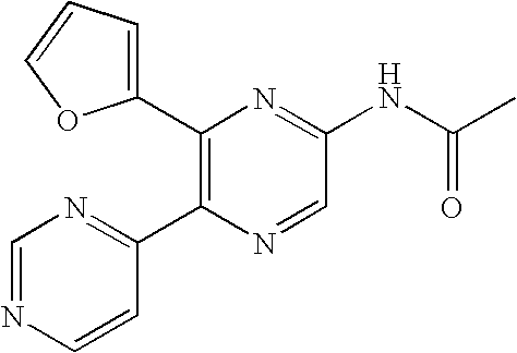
C1(C2=C(C3=NC=NC=C3)N=CC(NC(C)=O)=N2)=CC=CO1
